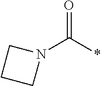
N1(C(*)=O)CCC1
